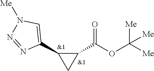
C1(C(OC([Me])([Me])[Me])=O)C(C2=CN([Me])N=N2)C1
